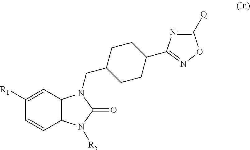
C12=C(C=C([R1])C=C1)N(CC1CCC(C3=NOC([Q])=N3)CC1)C(=O)N2[R5]
